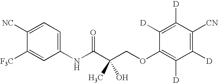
C1(NC(C(COC2=C([D])C([D])=C([CN])C([D])=C2[D])(C)O)=O)=CC=C([NC])C([F3C])=C1
